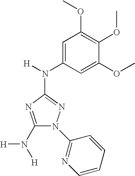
C1(N([H])[H])=NC(N([H])C2=CC(OC)=C(OC)C(OC)=C2)=NN1C1=NC=CC=C1
